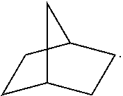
C1C2CCC(C1)C2
